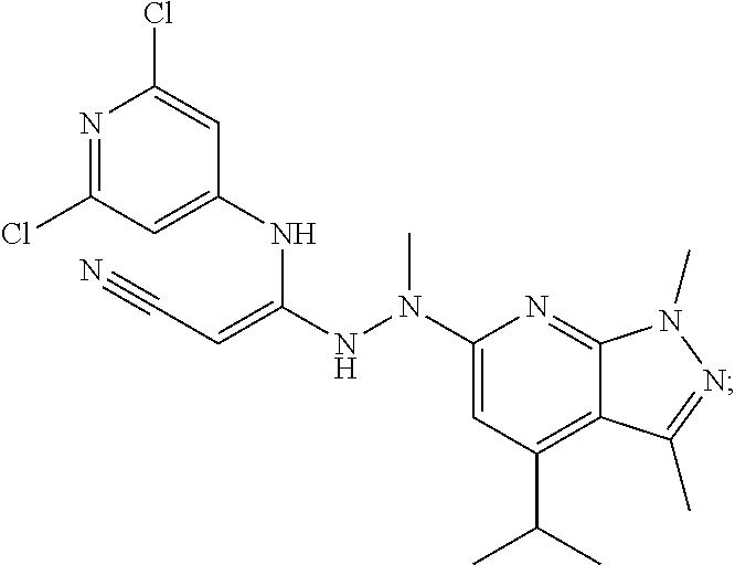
N1=C(Cl)C=C(NC([N H]N(C2=CC(C(C)C)=C3C(=N2)N(C)N=C3C)C)=CC#N)C=C1Cl
